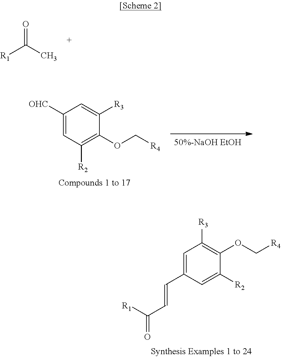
O=C(C)[R1].C1([OHC])=CC([R2])=C(OC[R4])C([R3])=C1.C1(C=CC(=O)[R1])=CC([R3])=C(OC[R4])C([R2])=C1
